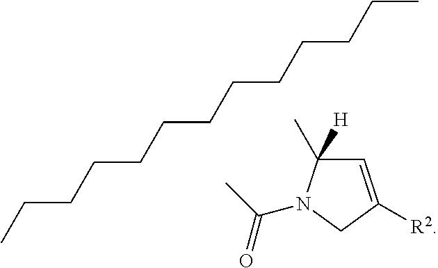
C1=C([R2])CN(C(C)=O)C1(C)[H].CCCCCCCCCCCCC
